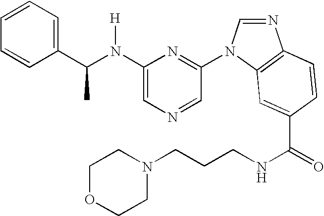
C1(N(C(C2=CC=CC=C2)C)[H])=CN=CC(N2C=NC3=C2C=C(C(=O)NCCCN2CCOCC2)C=C3)=N1
